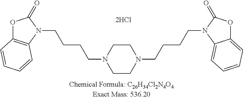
C1CN(CCCCN2C(=O)OC3=CC=CC=C32)CCN1CCCCN1C2=C(OC1=O)C=CC=C2
